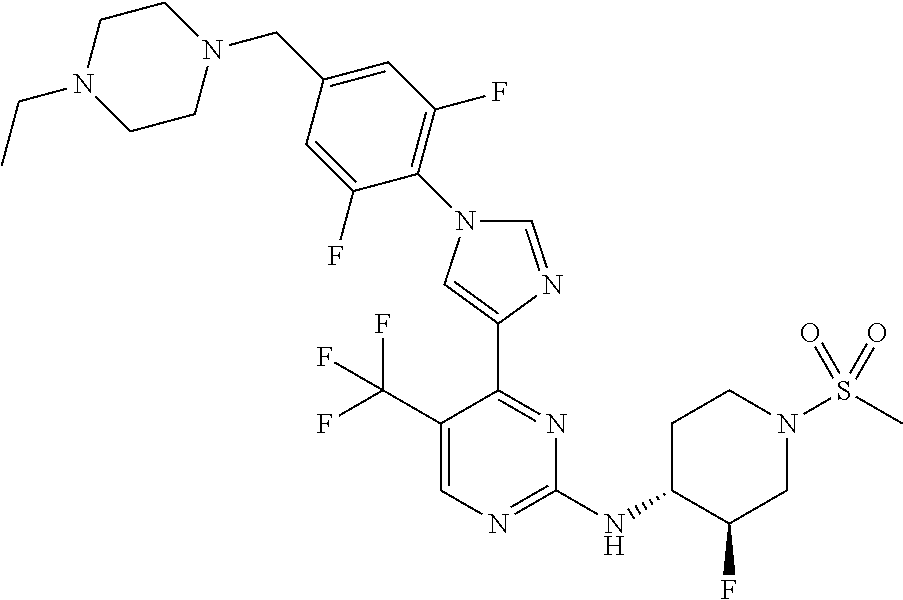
C1=NC(C2=NC(NC3C(F)CN(S(C)(=O)=O)CC3)=NC=C2C(F)(F)F)=CN1C1=C(F)C=C(CN2CCN(CC)CC2)C=C1F
